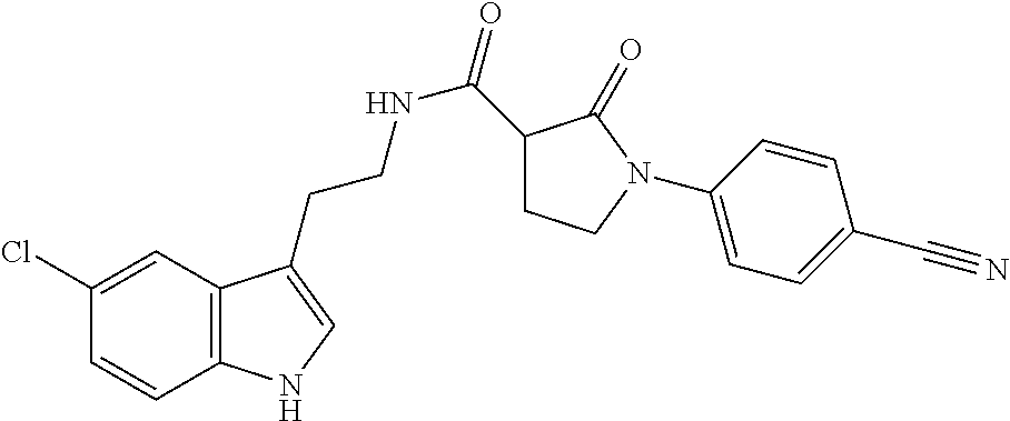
N(CCC1=CNC2=C1C=C(Cl)C=C2)C(=O)C1CCN(C2=CC=C(C#N)C=C2)C1=O
